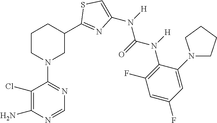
C1(Cl)=C(N)N=CN=C1N1CC(C2=NC(N([H])C(=O)N(C3=C(F)C=C(F)C=C3N3CCCC3)[H])=CS2)CCC1
